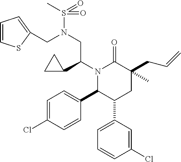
C1=C(Cl)C=CC(C2C(C3=CC=CC(Cl)=C3)CC(C)(CC=C)C(=O)N2C(C2CC2)CN(S(C)(=O)=O)CC2=CC=CS2)=C1
